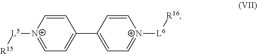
C1(C2=CC=[N+]([L6][R16])C=C2)=CC=[N+]([L5][R15])C=C1
